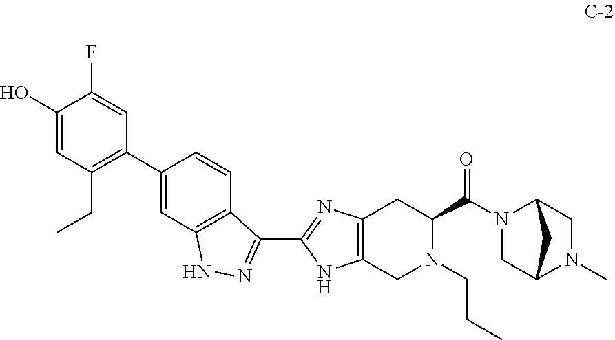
C1(O)=CC(CC)=C(C2=CC3=C(C=C2)C(C2=NC4=C(N2)CN(CCC)C(C(N2CC5N(C)CC2C5)=O)C4)=NN3)C=C1F
